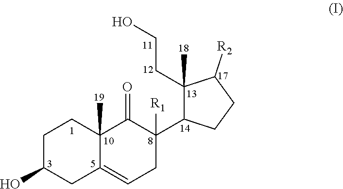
C1C(O)CC2=CCC(C3C(CCO)(C)C([R2])CC3)([R1])C(=O)C2(C)C1
